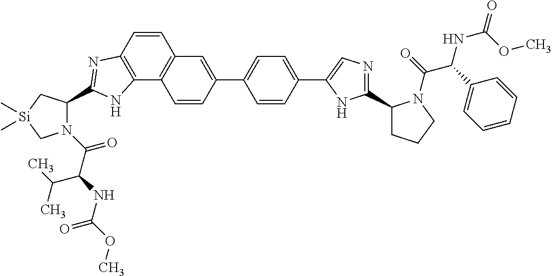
C1(C2=CC3=C(C4=C(C=C3)N=C(C3N(C(C(NC(=O)OC)C(C)C)=O)C[Si](C)(C)C3)N4)C=C2)=CC=C(C2=CN=C(C3CCCN3C(=O)C(C3=CC=CC=C3)NC(=O)OC)N2)C=C1
